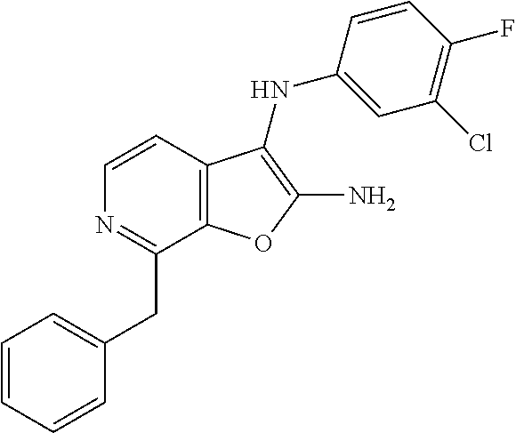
N1=C(CC2=CC=CC=C2)C2=C(C=C1)C(NC1=CC(Cl)=C(F)C=C1)=C(N)O2
